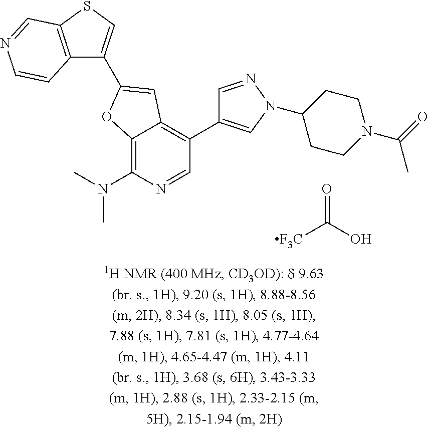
[F3C]C(=O)O.C12=C(N(C)C)N=CC(C3=CN(C4CCN(C(C)=O)CC4)N=C3)=C1C=C(C1=CSC3=C1C=CN=C3)O2
